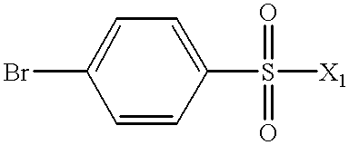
BrC1=CC=C(S([X1])(=O)=O)C=C1
